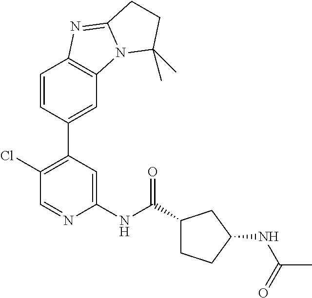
C1(NC(C2CCC(NC(=O)C)C2)=O)=CC(C2=CC3=C(C=C2)N=C2N3C(C)(C)CC2)=C(Cl)C=N1
